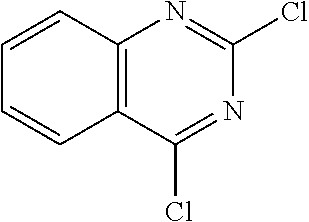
C12=C(C(Cl)=NC(Cl)=N1)C=CC=C2
